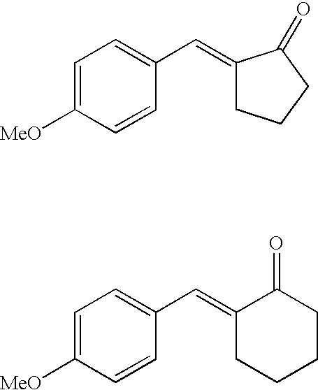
C1=C([MeO])C=CC(C=C2CCCC2=O)=C1.C1=C([MeO])C=CC(C=C2CCCCC2=O)=C1
